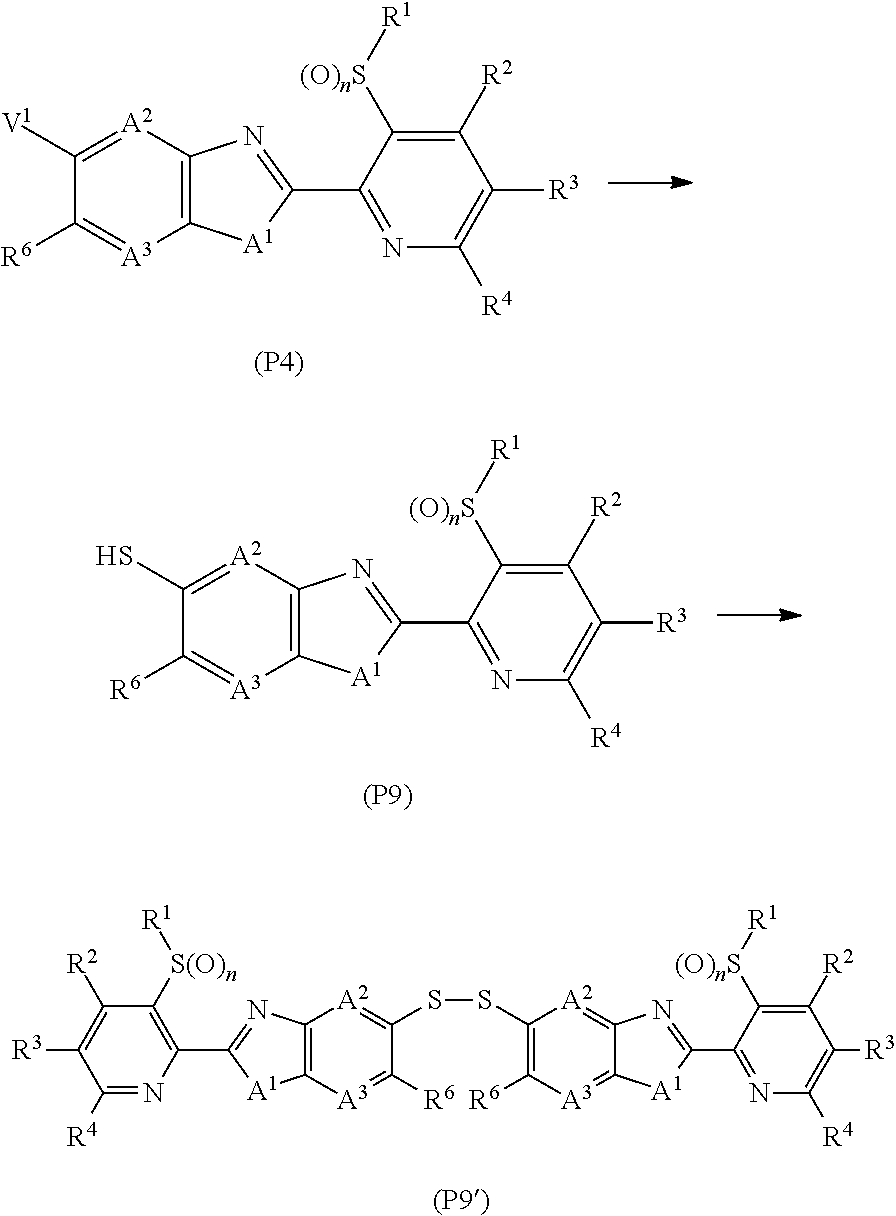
C12=C([A2]=C([V1])C([R6])=[A3]1)N=C(C1=NC([R4])=C([R3])C([R2])=C1[(O)nS][R1])[A1]2.[(P4)].C12=C([A2]=C(S)C([R6])=[A3]1)N=C(C1=NC([R4])=C([R3])C([R2])=C1[(O)nS][R1])[A1]2.[(P9)].C12=[A3]C([R6])=C(SSC3=[A2]C4=C([A3]=C3[R6])[A1]C(C3=C([S(O)n][R1])C([R2])=C([R3])C([R4])=N3)=N4)[A2]=C1N=C(C1=NC([R4])=C([R3])C([R2])=C1[(O)nS][R1])[A1]2
